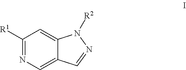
N1=C([R1])C=C2C(=C1)C=NN2[R2]
